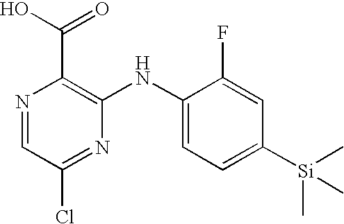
N1=CC(Cl)=NC(NC2=CC=C([Si](C)(C)C)C=C2F)=C1C(=O)O
